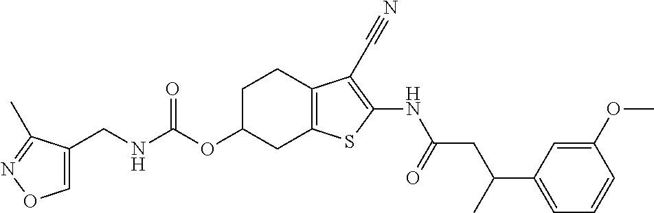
N(C(OC1CC2=C(CC1)C(C#N)=C(NC(CC(C1=CC=CC(OC)=C1)C)=O)S2)=O)CC1=CON=C1C
